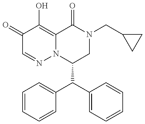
C1(C(C2=CC=CC=C2)C2=CC=CC=C2)CN(CC2CC2)C(=O)C2=C(O)C(=O)C=NN12
